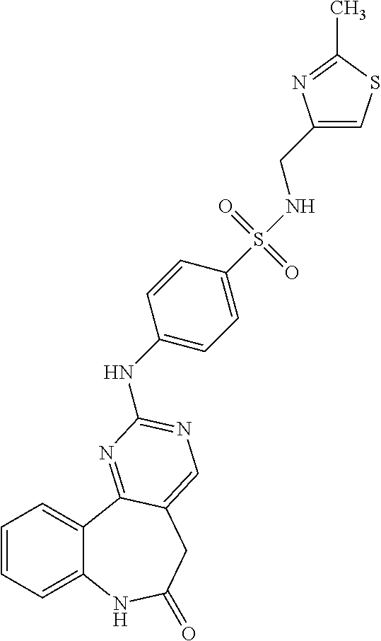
C1=CC=C2C(=C1)C1=NC(NC3=CC=C(S(NCC4=CSC(C)=N4)(=O)=O)C=C3)=NC=C1CC(=O)N2
